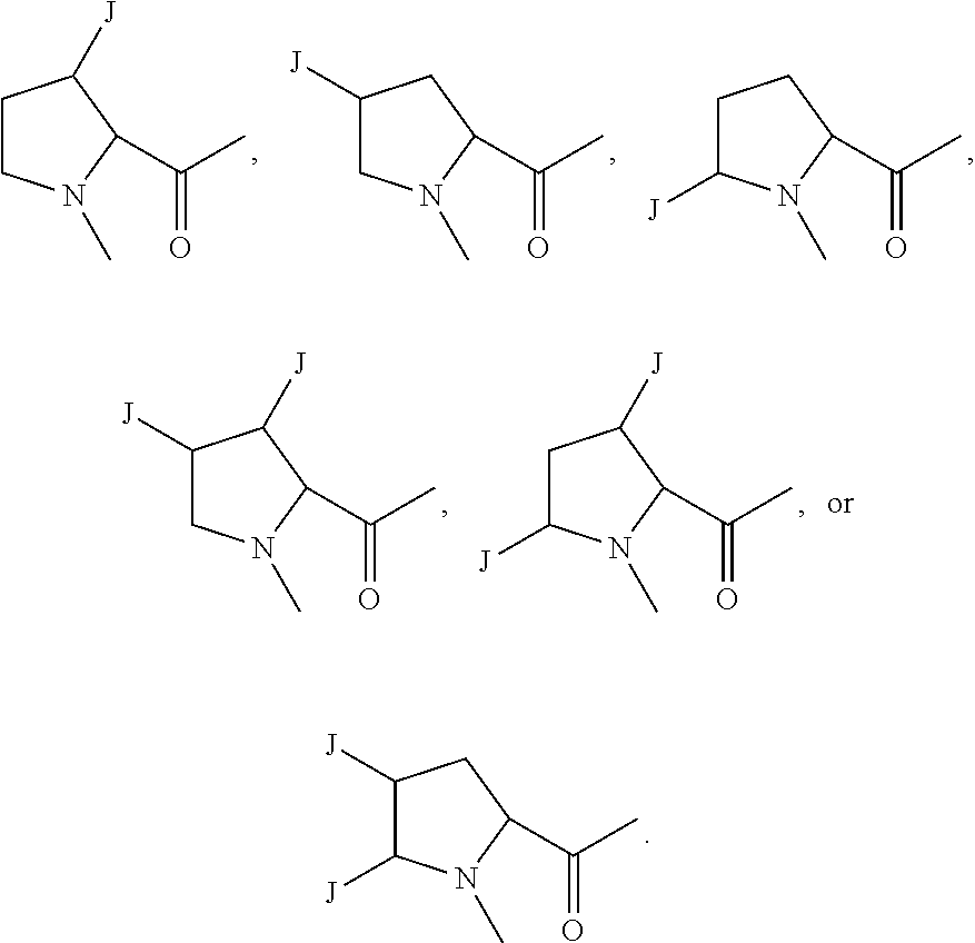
C1([J])C([J])N(C)C(C(C)=O)C1.C1([J])CN(C)C(C(C)=O)C1.C1CN(C)C(C(C)=O)C1[J].C1C([J])N(C)C(C(C)=O)C1.C1([J])CN(C)C(C(C)=O)C1[J].C1C([J])N(C)C(C(C)=O)C1[J]
